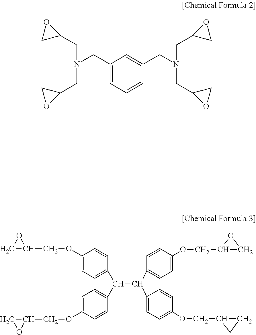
C1(CN(CC2OC2)CC2CO2)=CC=CC(CN(CC2CO2)CC2OC2)=C1.C1(OCC2OC2)=CC=C(C(C(C2=CC=C(OCC3CO3)C=C2)C2=CC=C(OCC3CC3)C=C2)C2=CC=C(OCC3CO3)C=C2)C=C1
